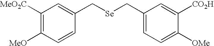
C1([MeO2C])=C([MeO])C=CC(C[Se]CC2=CC=C([OMe])C([CO2H])=C2)=C1
